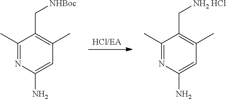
[HCl/EA].C1(C)=NC(N)=CC(C)=C1C[NHBoc].C1(C)=NC(N)=CC(C)=C1C[NH2 HCl]
